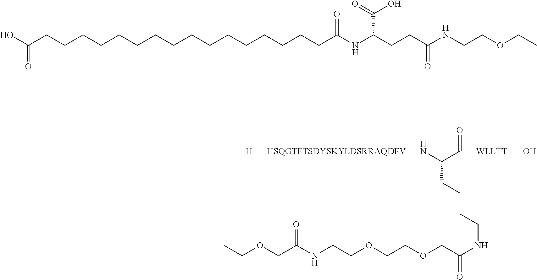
OC(CCCCCCCCCCCCCCCCC(NC(CCC(NCCOCC)=O)C(=O)O)=O)=O.C([WLLTT]O)(=O)C(CCCCNC(COCCOCCNC(COCC)=O)=O)N[HSQGTFTSDYSKYLDSRRAQDFV][H]
